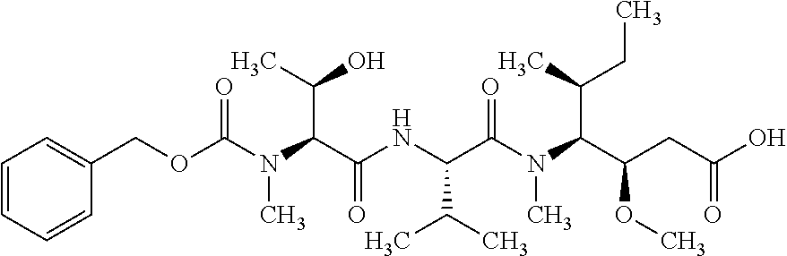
C(OC(N(C(C(=O)NC(C(C)C)C(N(C(C(OC)CC(O)=O)C(C)CC)C)=O)C(C)O)C)=O)C1=CC=CC=C1
